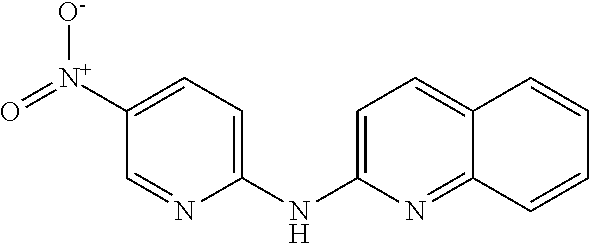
C1([N+](=O)[O-])=CC=C(NC2=CC=C3C(=N2)C=CC=C3)N=C1
